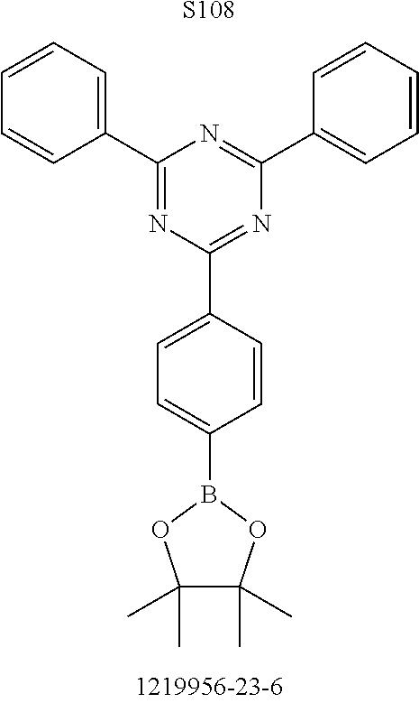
C1(B2OC(C)(C)C(C)(C)O2)=CC=C(C2=NC(C3=CC=CC=C3)=NC(C3=CC=CC=C3)=N2)C=C1.[S108]
